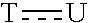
[T]:[U]
